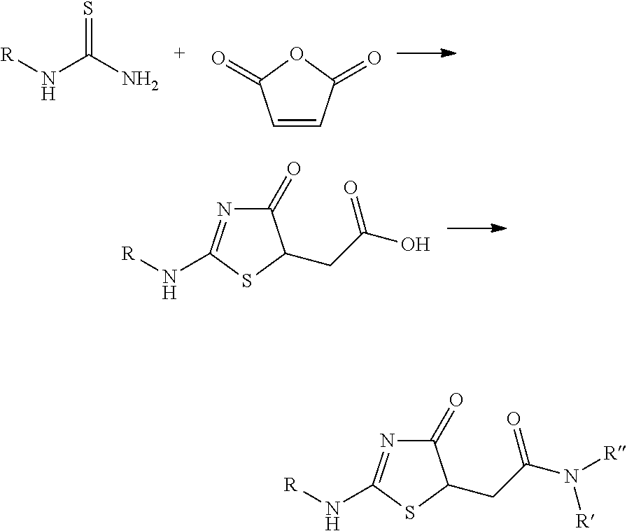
C1(=O)N=C(N[R])SC1CC(O)=O.[R]NC(N)=S.C1=CC(=O)OC1=O.C1(=O)N=C(N[R])SC1CC(N([R])[R])=O
